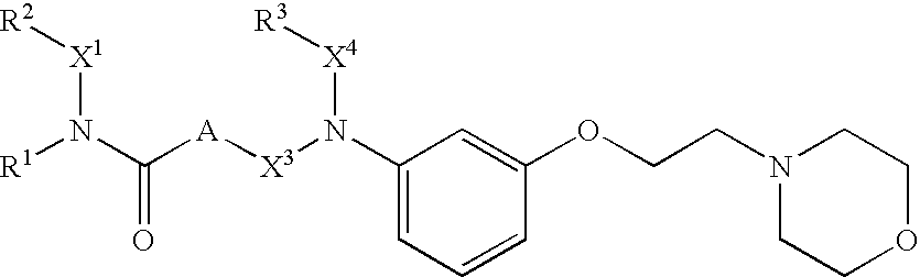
[R1]N(C([A][X3]N(C1=CC=CC(OCCN2CCOCC2)=C1)[X4][R3])=O)[X1][R2]
